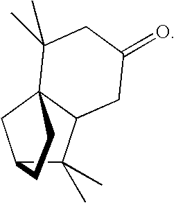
C12C(C)(C)C3C(C1)(C(C)(C)CC(=O)C3)CC2
